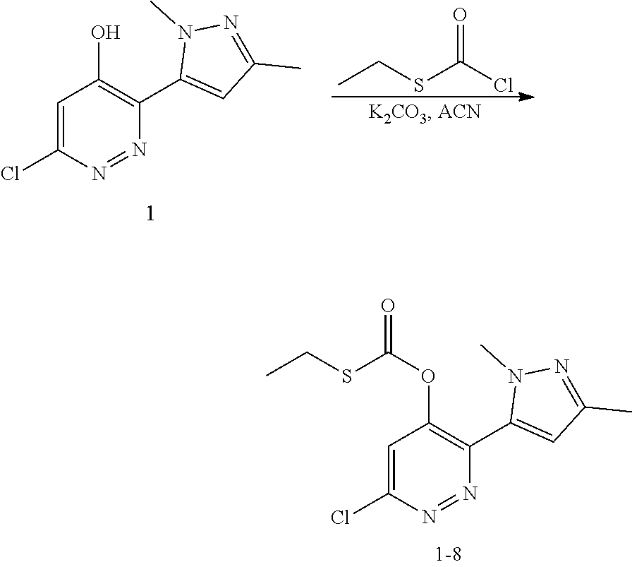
N1=NC(C2=CC(C)=NN2C)=C(OC(=O)SCC)C=C1Cl.C1=C(Cl)N=NC(C2=CC(C)=NN2C)=C1O.O=C(SCC)Cl
